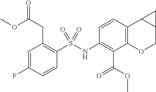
C1(NS(C2=C(CC(OC)=O)C=C(F)C=C2)(=O)=O)=C(C(=O)OC)C2=C(C3C(CO2)C3)C=C1
